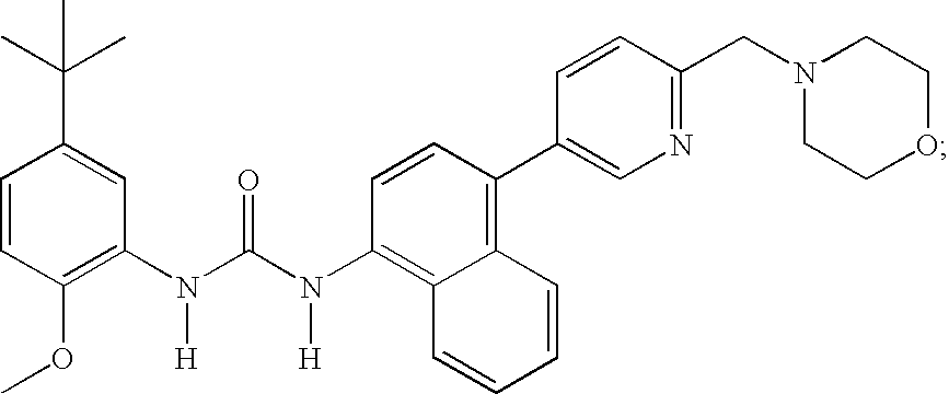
N([H])(C(N(C1=C2C(=C(C3=CN=C(CN4CCOCC4)C=C3)C=C1)C=CC=C2)[H])=O)C1=C(OC)C=CC(C(C)(C)C)=C1
